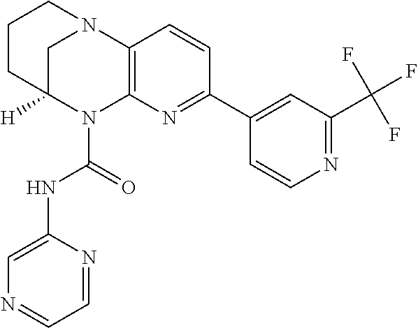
C1C2([H])N(C(=O)NC3=CN=CC=N3)C3=C(N1CCC2)C=CC(C1=CC(C(F)(F)F)=NC=C1)=N3
